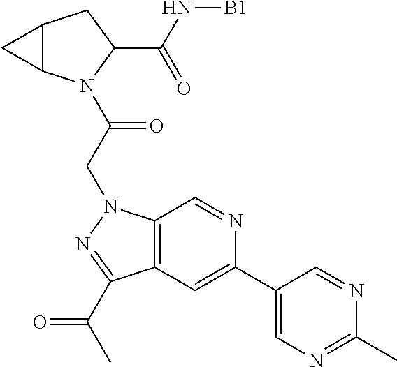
C12C(N(C(CN3C4=C(C=C(C5=CN=C(C)N=C5)N=C4)C(C(C)=O)=N3)=O)C(C(N[B1])=O)C1)C2
